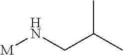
[M]NCC(C)C
